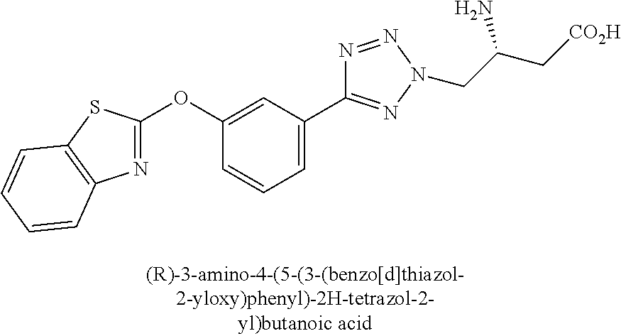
C1=CC=C(C2=NN(CC(C[CO2H])N)N=N2)C=C1OC1=NC2=C(S1)C=CC=C2
